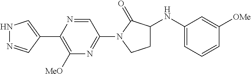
N1N=CC(C2=C([MeO])N=C(N3CCC(NC4=CC=CC([OMe])=C4)C3=O)C=N2)=C1
